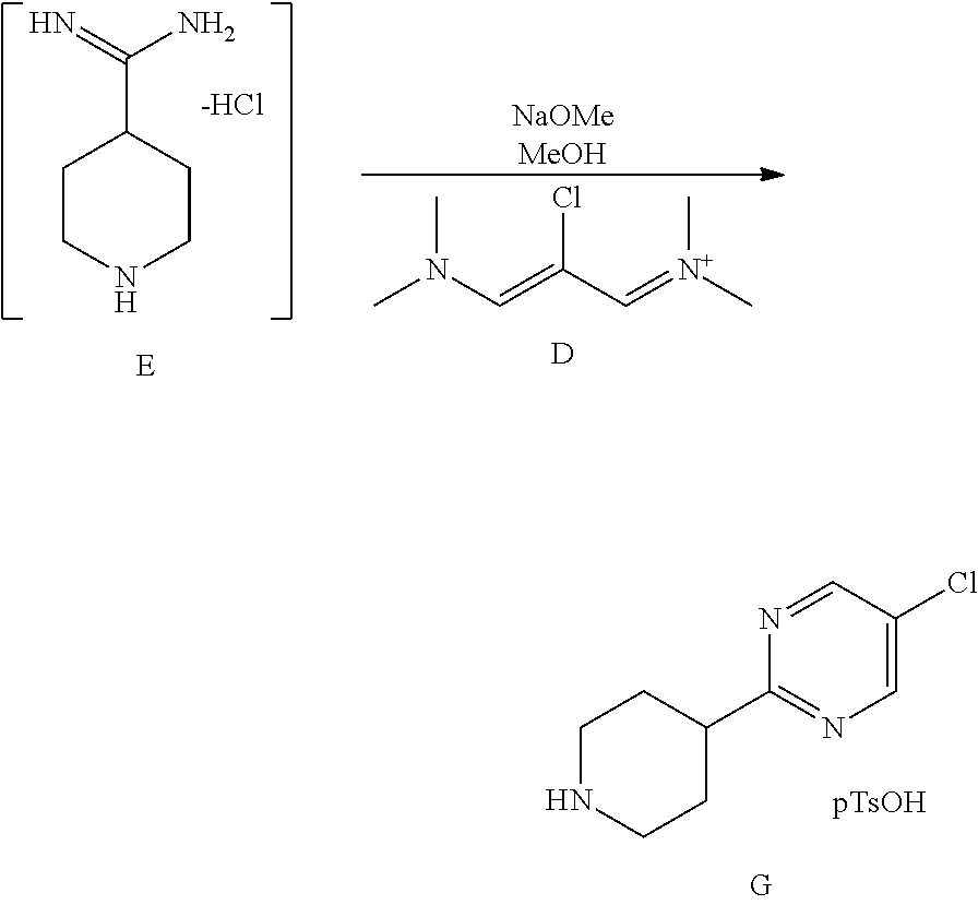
C1=C(Cl)C=NC(C2CCNCC2)=N1.[pTsOH].[E].C1CNCCC1C(=N)N.[-HCl].CN(C=C(C=[N+](C)C)Cl)C.[D].[NaOMeMeOH]
